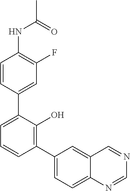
C1=NC2=CC=C(C3=C(O)C(C4=CC(F)=C(NC(=O)C)C=C4)=CC=C3)C=C2C=N1
